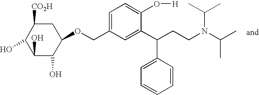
C1=C(COC2CC([CO2H])C(O)C(O)C2O)C=C(C(CCN(C(C)C)C(C)C)C2=CC=CC=C2)C(O[H])=C1
